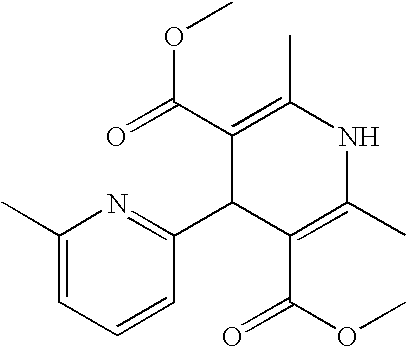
C1(C2C(C(OC)=O)=C(C)NC(C)=C2C(=O)OC)=NC(C)=CC=C1
